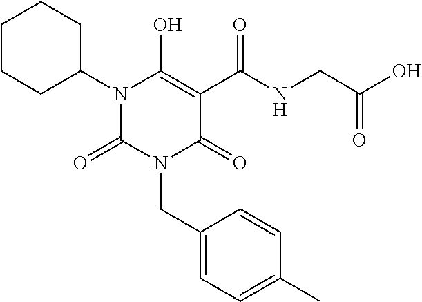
C(N1C(=O)C(C(NCC(O)=O)=O)=C(O)N(C2CCCCC2)C1=O)C1=CC=C(C)C=C1
